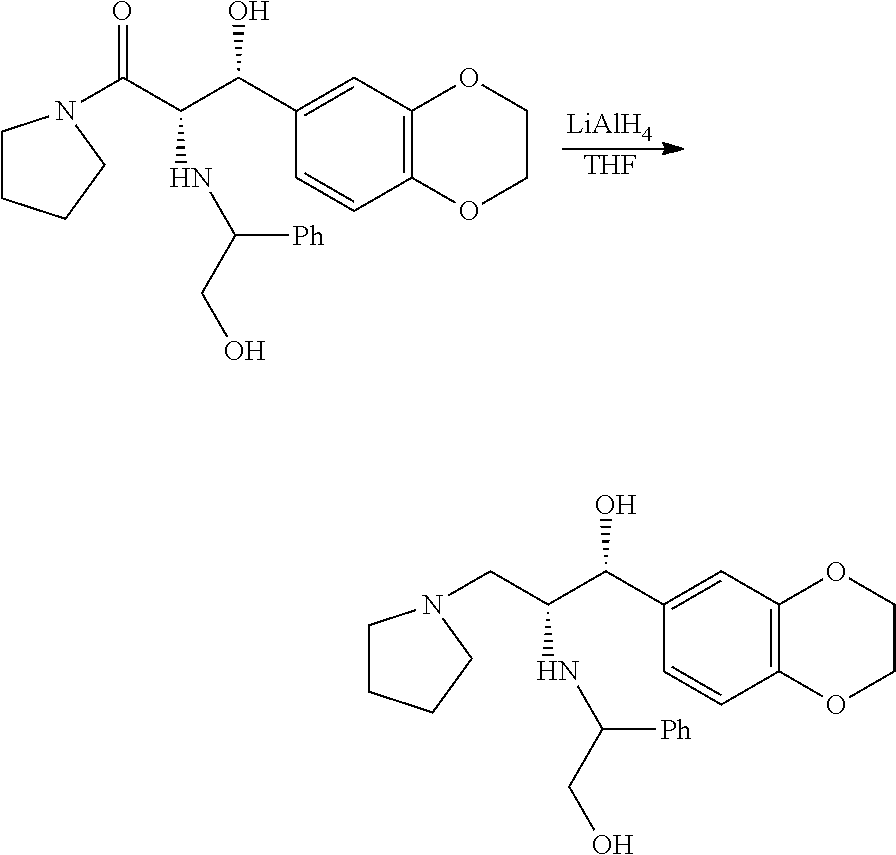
[LiAlH4].[THF].C1(C(C(C(N2CCCC2)=O)NC([Ph])CO)O)=CC2=C(C=C1)OCCO2.C1(C(C(CN2CCCC2)NC([Ph])CO)O)=CC2=C(C=C1)OCCO2
